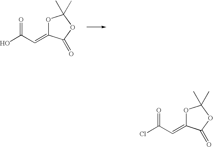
O1C(=CC(O)=O)C(=O)OC1(C)C.O1C(=CC(Cl)=O)C(=O)OC1(C)C
